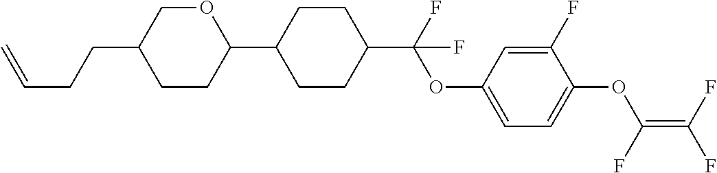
C1(C2CCC(C(F)(OC3=CC=C(OC(=C(F)F)F)C(F)=C3)F)CC2)OCC(CCC=C)CC1
